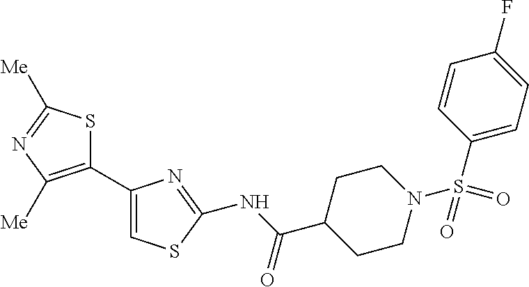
S1C(C2=CSC(NC(C3CCN(S(C4=CC=C(F)C=C4)(=O)=O)CC3)=O)=N2)=C([Me])N=C1[Me]
